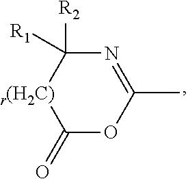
N1=C(C)OC(=O)[r(H2C)]C1([R2])[R1]
